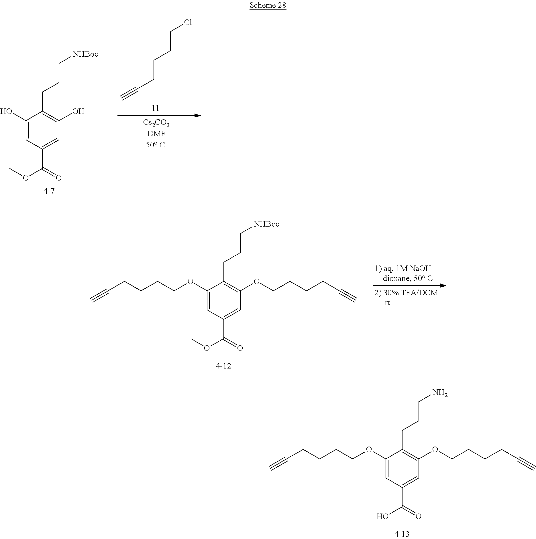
C1(O)=CC(C(=O)OC)=CC(O)=C1CCC[NHBoc].C#CCCCCCl.C1(OCCCCC#C)=CC(C(=O)OC)=CC(OCCCCC#C)=C1CCC[NHBoc].C1(OCCCCC#C)=CC(C(=O)O)=CC(OCCCCC#C)=C1CCCN
